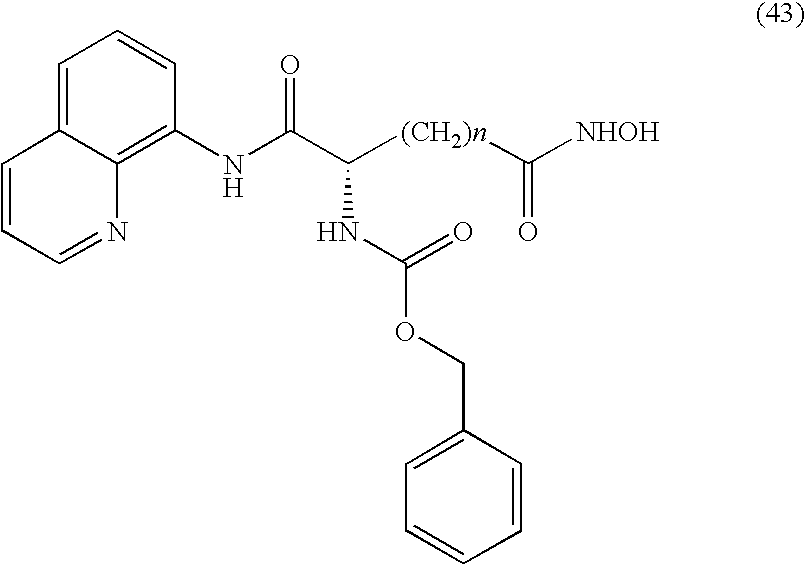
[(CH2)n](C(C(NC1=C2C(=CC=C1)C=CC=N2)=O)NC(=O)OCC1=CC=CC=C1)C([NHOH])=O
